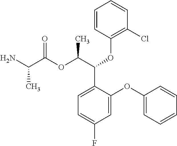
NC(C(OC(C(C1=CC=C(F)C=C1OC1=CC=CC=C1)OC1=C(Cl)C=CC=C1)C)=O)C
